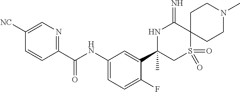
C1(C(NC2=CC=C(F)C(C3(C)CS(=O)(=O)C4(C(=N)N3)CCN(C)CC4)=C2)=O)=NC=C([NC])C=C1
